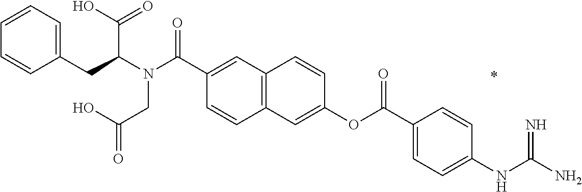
C12=C(C=C(OC(C3=CC=C(NC(N)=N)C=C3)=O)C=C1)C=CC(C(N(C(CC1=CC=CC=C1)C(O)=O)CC(O)=O)=O)=C2
